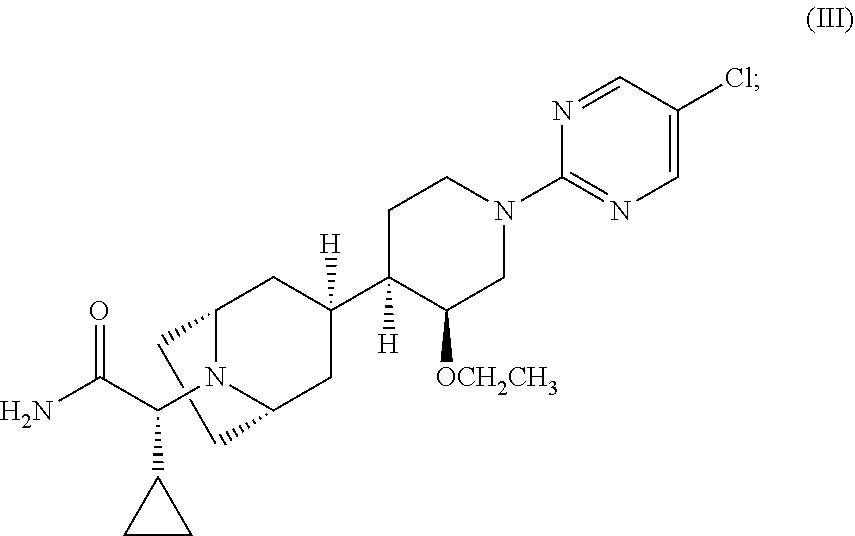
C1CC2N(C(C(N)=O)C3CC3)C1CC(C1([H])C([OCH2CH3])CN(C3=NC=C(Cl)C=N3)CC1)([H])C2
